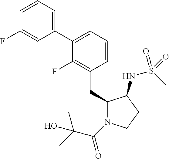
C1(CC2N(C(=O)C(C)(C)O)CCC2NS(C)(=O)=O)=C(F)C(C2=CC=CC(F)=C2)=CC=C1
